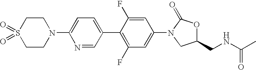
C1CS(=O)(=O)CCN1C1=CC=C(C2=C(F)C=C(N3CC(CNC(C)=O)OC3=O)C=C2F)C=N1
